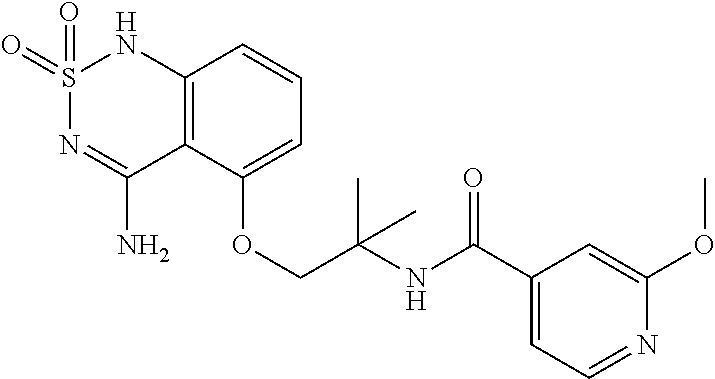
C12=C(C(OCC(NC(C3=CC=NC(OC)=C3)=O)(C)C)=CC=C1)C(N)=NS(=O)(=O)N2
